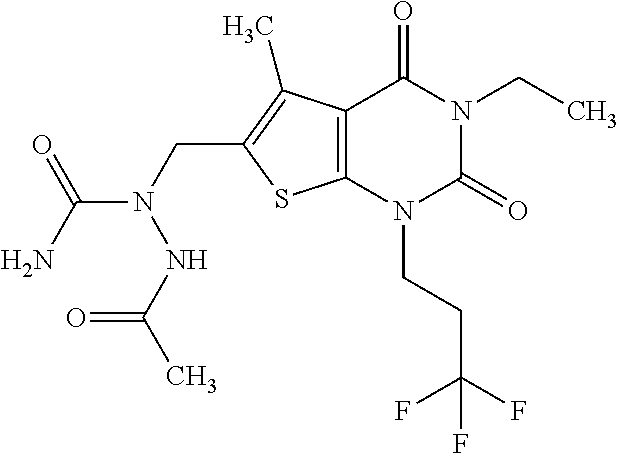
C12=C(N(CCC(F)(F)F)C(=O)N(CC)C1=O)SC(CN(C(N)=O)NC(C)=O)=C2C
